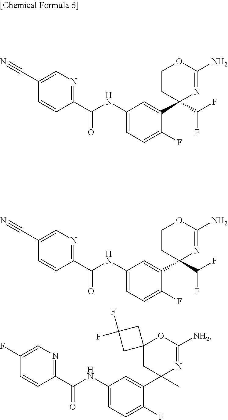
C1=C(C#N)C=CC(C(NC2=CC=C(F)C(C3(C(F)F)N=C(N)OCC3)=C2)=O)=N1.C1=C(C#N)C=CC(C(NC2=CC=C(F)C(C3(C(F)F)N=C(N)OCC3)=C2)=O)=N1.C1=C(F)C=CC(C(NC2=CC=C(F)C(C3(C)N=C([NH2])OC4(C3)CC(F)(F)C4)=C2)=O)=N1
